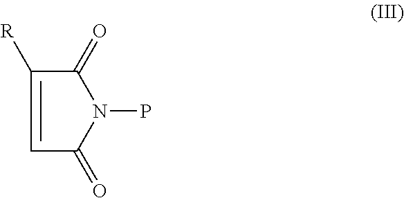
[R]C1=CC(=O)N(P)C1=O
